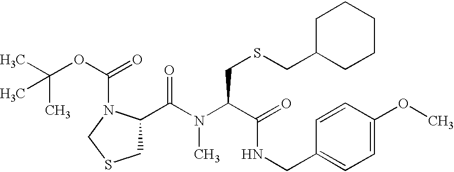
C(C)(OC(=O)N1C(C(N(C(C(=O)NCC2=CC=C(OC)C=C2)CSCC2CCCCC2)C)=O)CSC1)(C)C
